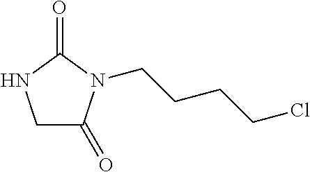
C1C(=O)N(CCCCCl)C(=O)N1
